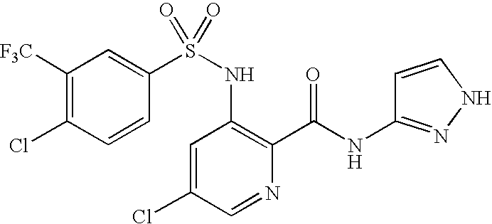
C1([F3C])=C(Cl)C=CC(S(NC2=C(C(NC3=NNC=C3)=O)N=CC(Cl)=C2)(=O)=O)=C1
